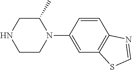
C1C(C)N(C2=CC3=C(C=C2)N=CS3)CCN1
